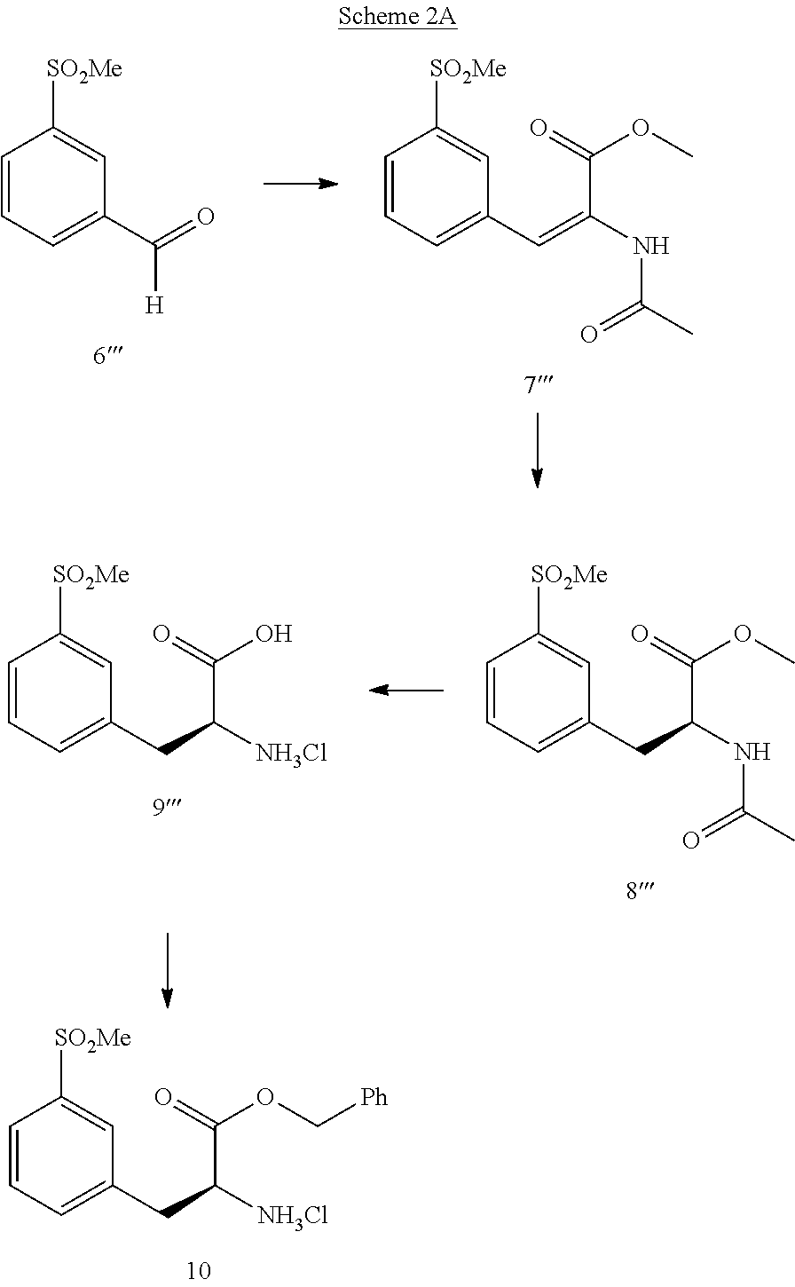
C1=CC=C(C(=O)[H])C=C1[SO2Me].C1=CC=C(C=C(C(OC)=O)NC(C)=O)C=C1[SO2Me].C1=CC=C(CC(C(OC)=O)NC(C)=O)C=C1[SO2Me].C1=CC=C(CC(C(O)=O)[NH3Cl])C=C1[SO2Me].C1=CC=C(CC(C(OC[Ph])=O)[NH3Cl])C=C1[SO2Me]
